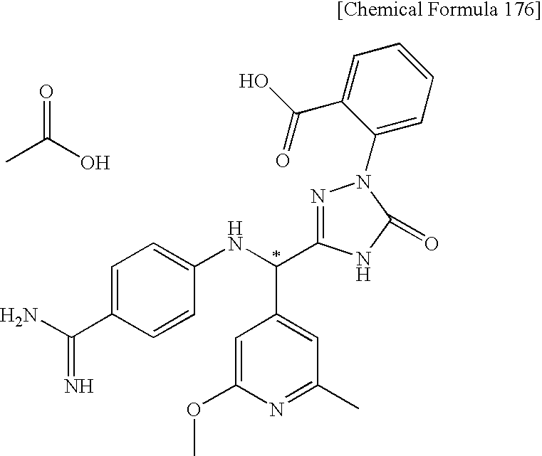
C1=CC=C(C(O)=O)C(N2N=C(C(NC3=CC=C(C(=N)N)C=C3)C3=CC(C)=NC(OC)=C3)NC2=O)=C1.C(C)(O)=O
